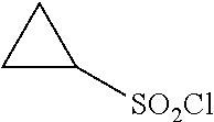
C1C([SO2Cl])C1
